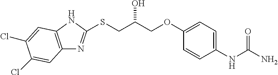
C1(OCC(CSC2=NC3=C(N2)C=C(Cl)C(Cl)=C3)O)=CC=C(NC(N)=O)C=C1
